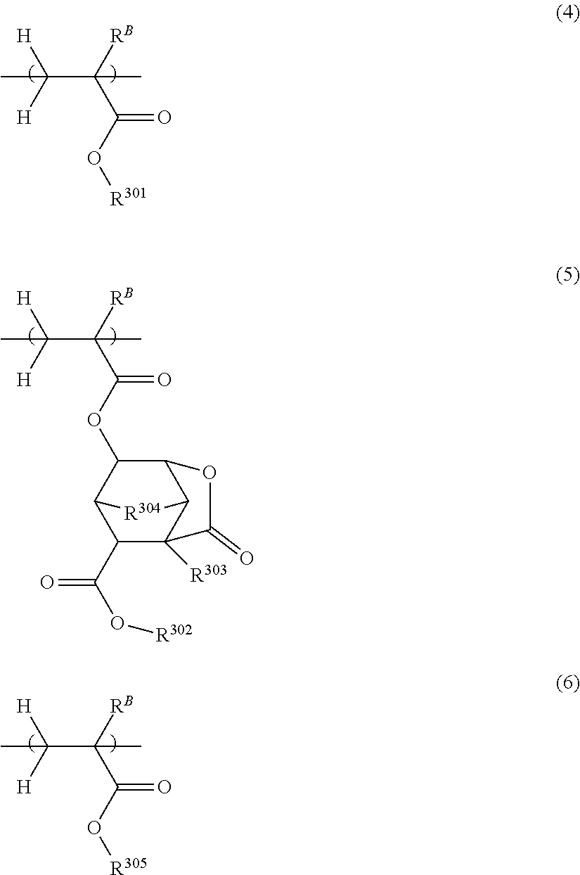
CC([H])([H])C([RB])(C)C(O[R301])=O.CC([H])([H])C([RB])(C)C(OC1C2C3C([R303])(C(C(O[R302])=O)C1[R304]3)C(=O)O2)=O.CC([H])([H])C([RB])(C)C(O[R305])=O
